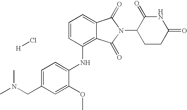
C1(NC2=C3C(=CC=C2)C(=O)N(C2CCC(=O)NC2=O)C3=O)=CC=C(CN(C)C)C=C1OC.[H]Cl
